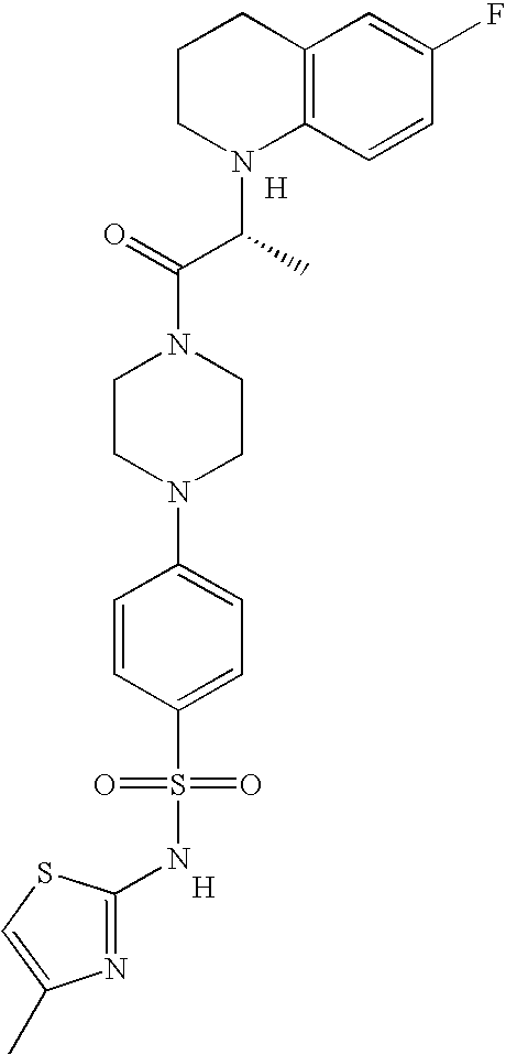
C12=C(C=CC(F)=C1)N(C(C(N1CCN(C3=CC=C(S(=O)(=O)NC4=NC(C)=CS4)C=C3)CC1)=O)C)CCC2.[H].[H]
